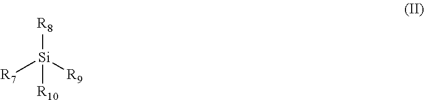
[R8][Si]([R9])([R7])[R10]
